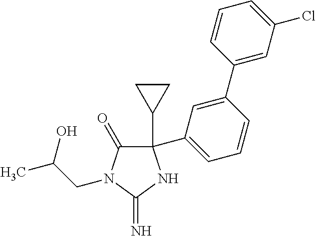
C1(C2CC2)(C2=CC=CC(C3=CC(Cl)=CC=C3)=C2)C(=O)N(CC(C)O)C(=N)N1
